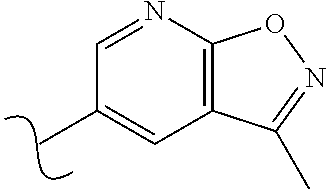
C1=NC2=C(C=C1C)C(C)=NO2
